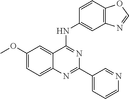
C1(OC)=CC=C2C(=C1)C(NC1=CC3=C(C=C1)OC=N3)=NC(C1=CC=CN=C1)=N2
